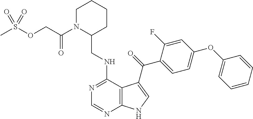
C1=CC=CC(OC2=CC=C(C(=O)C3=CNC4=C3C(NCC3CCCCN3C(COS(C)(=O)=O)=O)=NC=N4)C(F)=C2)=C1
